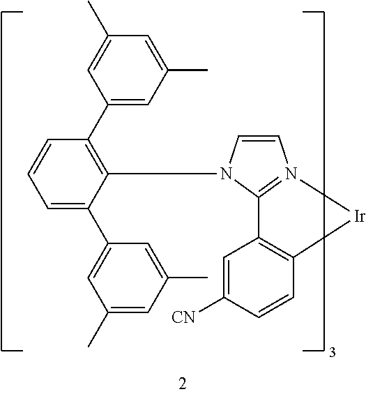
C1=C(C)C=C(C2=C(N3C=CN4=C3C3=C(C=CC([CN])=C3)[Ir]4)C(C3=CC(C)=CC(C)=C3)=CC=C2)C=C1C
